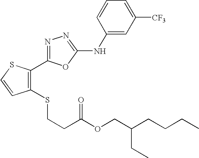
N1=C(C2=C(SCCC(=O)OCC(CC)CCCC)C=CS2)OC(NC2=CC([CF3])=CC=C2)=N1
